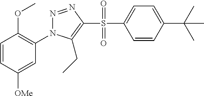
N1=NC(S(C2=CC=C(C(C)(C)C)C=C2)(=O)=O)=C(CC)N1C1=C(OC)C=CC([OMe])=C1
